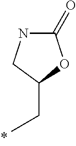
C1(=O)NCC(CC)O1
